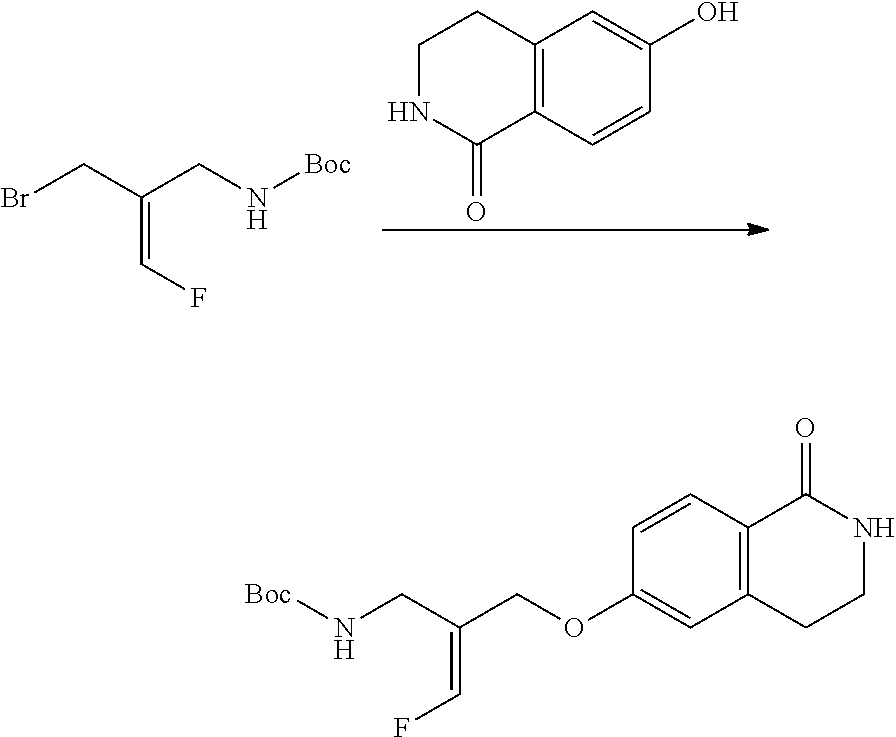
C12=C(CCNC1=O)C=C(OCC(CN[Boc])=CF)C=C2.C12=C(C=CC(O)=C1)C(=O)NCC2.C(=C(CBr)CN[Boc])F
